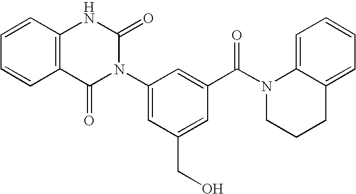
C12=C(C=CC=C1)NC(=O)N(C1=CC(CO)=CC(C(N3CCCC4=CC=CC=C34)=O)=C1)C2=O
